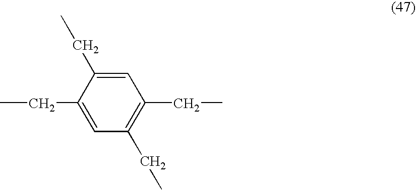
C(C1=CC(CC)=C(CC)C=C1CC)C
